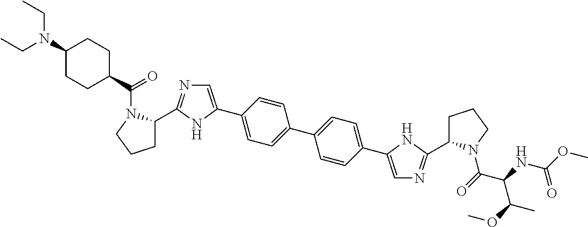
C1(C2=CN=C(C3CCCN3C(=O)C(NC(OC)=O)C(OC)C)N2)=CC=C(C2=CC=C(C3=CN=C(C4CCCN4C(C4CCC(N(CC)CC)CC4)=O)N3)C=C2)C=C1
